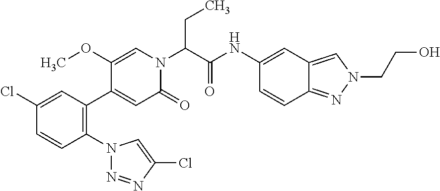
C1(Cl)=CC(C2=CC(=O)N(C(C(=O)NC3=CC4=CN(CCO)N=C4C=C3)CC)C=C2OC)=C(N2C=C(Cl)N=N2)C=C1
